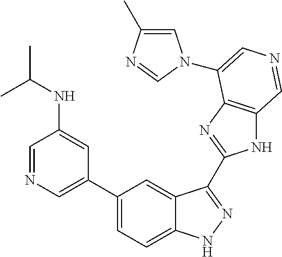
C1=C(C)N=CN1C1=CN=CC2=C1N=C(C1=NNC3=CC=C(C4=CN=CC(NC(C)C)=C4)C=C31)N2
